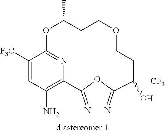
C1([F3C])=CC(N)=C2N=C1OC(C)CCOCCC([CF3])(O)C1=NN=C2O1
